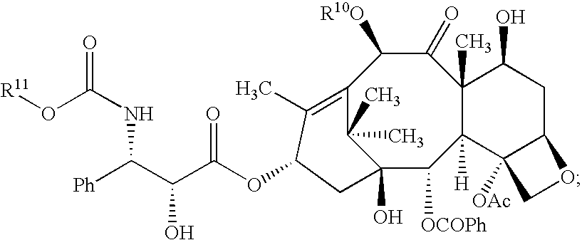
C12(O)C([OCOPh])C3([H])C(C)(C(=O)C([R10O])C(=C(C)C(OC(C(C([Ph])NC(O[R11])=O)O)=O)C1)C2(C)C)C(O)CC1C3([OAc])CO1
